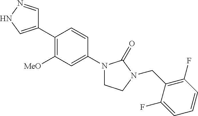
C1(C2=C([MeO])C=C(N3CCN(CC4=C(F)C=CC=C4F)C3=O)C=C2)=CNN=C1
